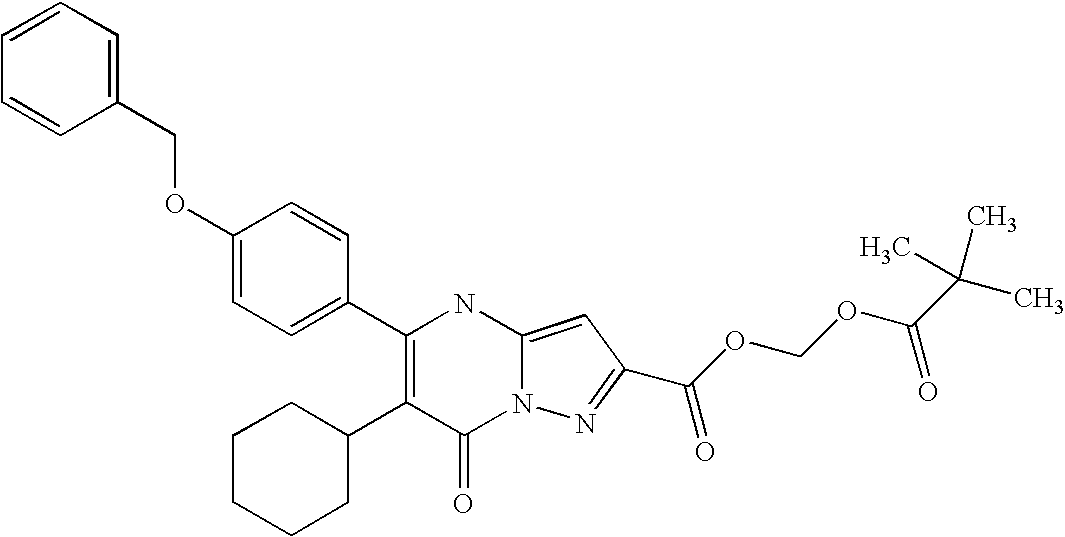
C1(=O)N2C(=CC(C(OCOC(=O)C(C)(C)C)=O)=N2)NC(C2=CC=C(OCC3=CC=CC=C3)C=C2)=C1C1CCCCC1
